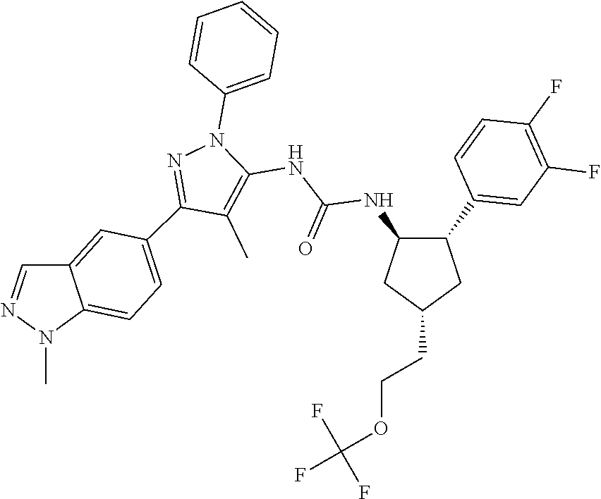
C1(NC(NC2=C(C)C(C3=CC=C4C(=C3)C=NN4C)=NN2C2=CC=CC=C2)=O)C(C2=CC(F)=C(F)C=C2)CC(CCOC(F)(F)F)C1
